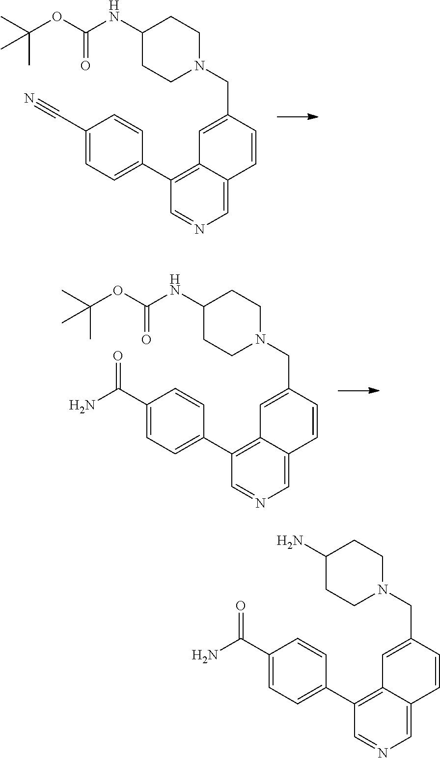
C1(CN2CCC(NC(OC(C)(C)C)=O)CC2)=CC2=C(C3=CC=C(C#N)C=C3)C=NC=C2C=C1.C1(CN2CCC(NC(OC(C)(C)C)=O)CC2)=CC2=C(C3=CC=C(C(N)=O)C=C3)C=NC=C2C=C1.C1(CN2CCC(N)CC2)=CC2=C(C3=CC=C(C(N)=O)C=C3)C=NC=C2C=C1
